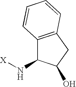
C12=C(CC(O)C1N[X])C=CC=C2
